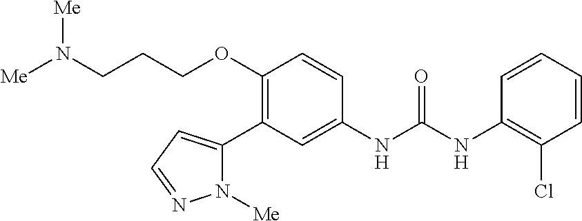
C1(OCCCN([Me])[Me])=C(C2=CC=NN2[Me])C=C(NC(=O)NC2=C(Cl)C=CC=C2)C=C1
